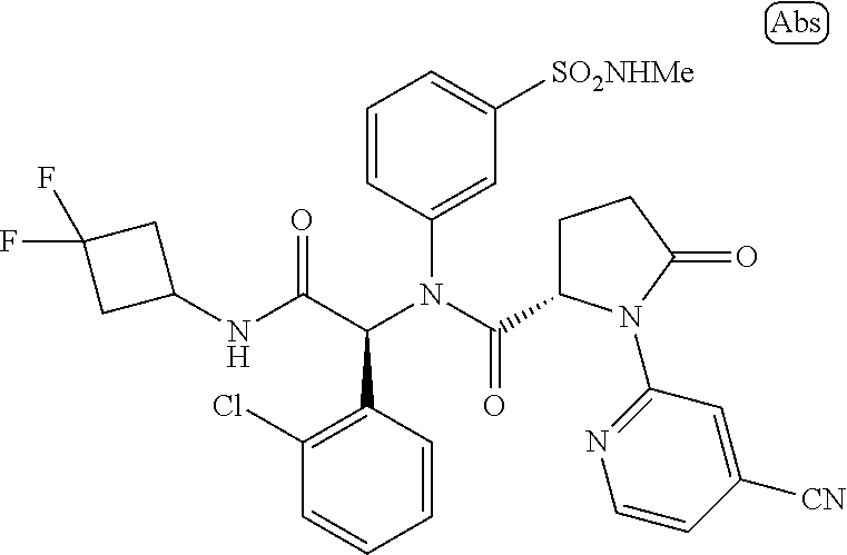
C1=CC(C(C(NC2CC(F)(F)C2)=O)N(C(=O)C2CCC(=O)N2C2=NC=CC([CN])=C2)C2=CC([SO2NHMe])=CC=C2)=C(Cl)C=C1
